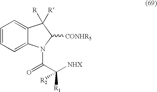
C1=CC=C2C(=C1)C([R])([R])C([CONHR5])N2C(C([NHX])([R1])[R2])=O
